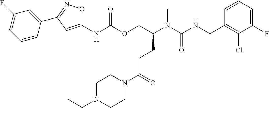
C1=CC(CNC(N(C)C(COC(NC2=CC(C3=CC(F)=CC=C3)=NO2)=O)CCC(N2CCN(C(C)C)CC2)=O)=O)=C(Cl)C(F)=C1
